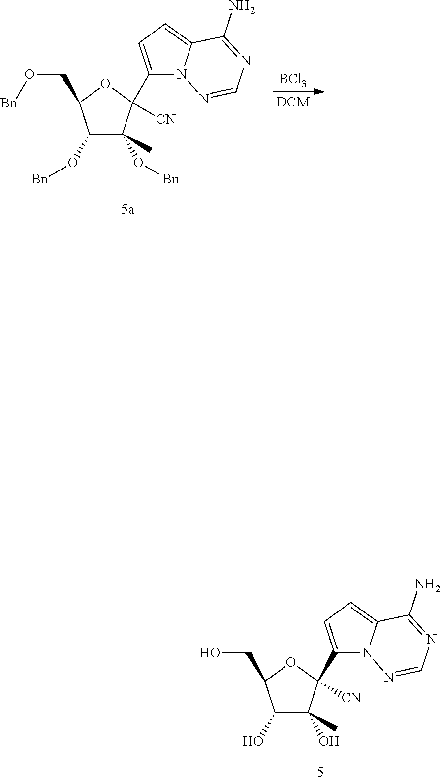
C1(O)C(C)(O)C(C2=CC=C3N2N=CN=C3N)([CN])OC1CO.C1(O[Bn])C(C)(O[Bn])C(C2=CC=C3N2N=CN=C3N)([CN])OC1CO[Bn].[DCM].[BCl3]
